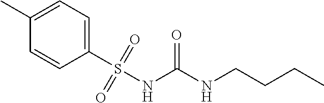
CC1=CC=C(S(=O)(NC(NCCCC)=O)=O)C=C1
